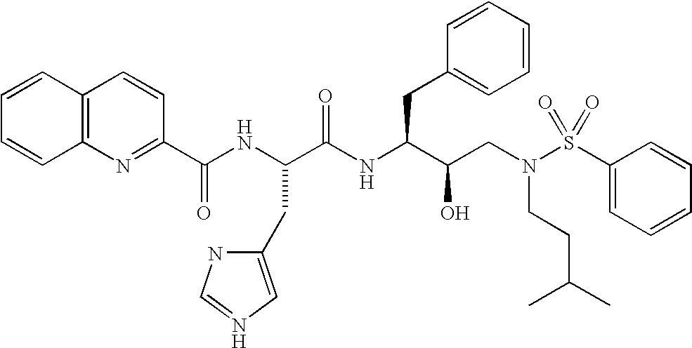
C(C(NC(C(CN(S(C1=CC=CC=C1)(=O)=O)CCC(C)C)O)CC1=CC=CC=C1)=O)(NC(C1=NC2=C(C=C1)C=CC=C2)=O)CC1=CN=CN1
